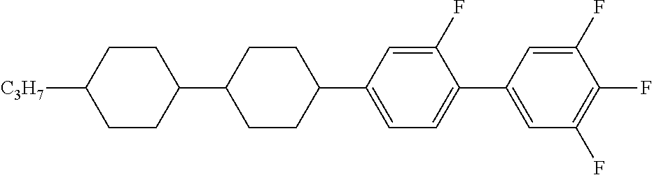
C1([C3H7])CCC(C2CCC(C3=CC=C(C4=CC(F)=C(F)C(F)=C4)C(F)=C3)CC2)CC1
